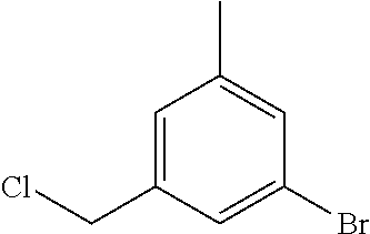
C1=C(CCl)C=C(Br)C=C1C
